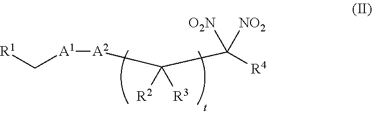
[A1]([A2]C(C([R4])([O2N])[NO2])([R2])[R3])C[R1]
